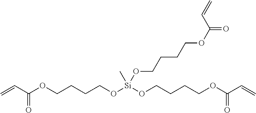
C(COC(C=C)=O)CCO[Si](OCCCCOC(C=C)=O)(C)OCCCCOC(C=C)=O
